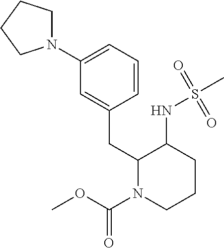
N1(C2=CC=CC(CC3N(C(OC)=O)CCCC3NS(C)(=O)=O)=C2)CCCC1
